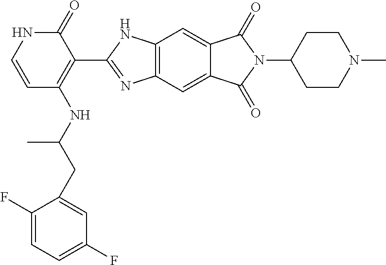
C1(CC(NC2=C(C3=NC4=C(C=C5C(=C4)C(=O)N(C4CCN(C)CC4)C5=O)N3)C(=O)NC=C2)C)=CC(F)=CC=C1F
